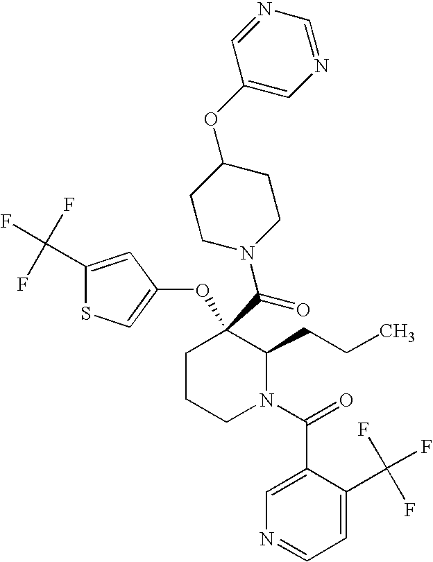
O(C1(C(=O)N2CCC(OC3=CN=CN=C3)CC2)CCCN(C(C2=CN=CC=C2C(F)(F)F)=O)C1CCC)C1=CSC(C(F)(F)F)=C1
